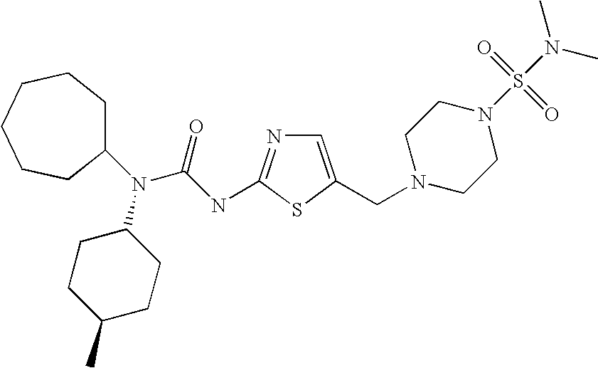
C1=C(CN2CCN(S(N(C)C)(=O)=O)CC2)SC(NC(N(C2CCC(C)CC2)C2CCCCCC2)=O)=N1
